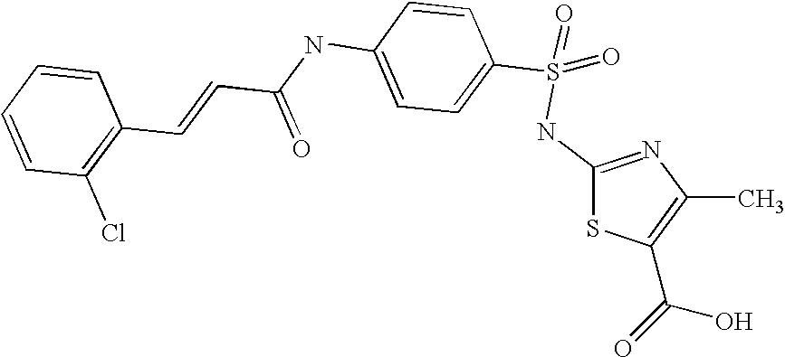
C(=CC(NC1=CC=C(S(NC2=NC(C)=C(C(=O)O)S2)(=O)=O)C=C1)=O)C1=C(Cl)C=CC=C1
